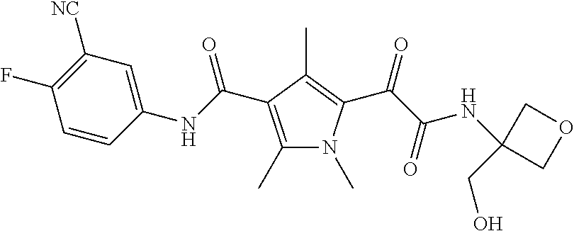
C1(C)=C(C(NC2=CC([NC])=C(F)C=C2)=O)C(C)=C(C(C(=O)NC2(CO)COC2)=O)N1C
